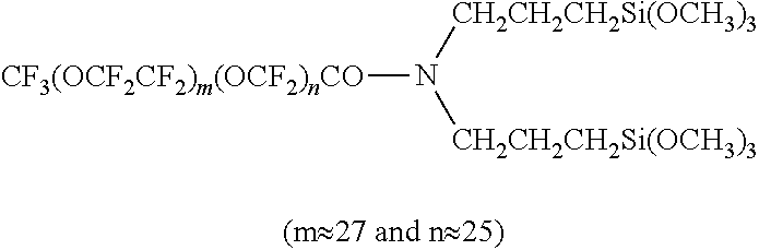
[CF3(OCF2CF2)m(OCF2)nCO]N([CH2CH2CH2Si(OCH3)3])[CH2CH2CH2Si(OCH3)3]
